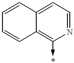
C1=CC2=CC=NC(->*)=C2C=C1
